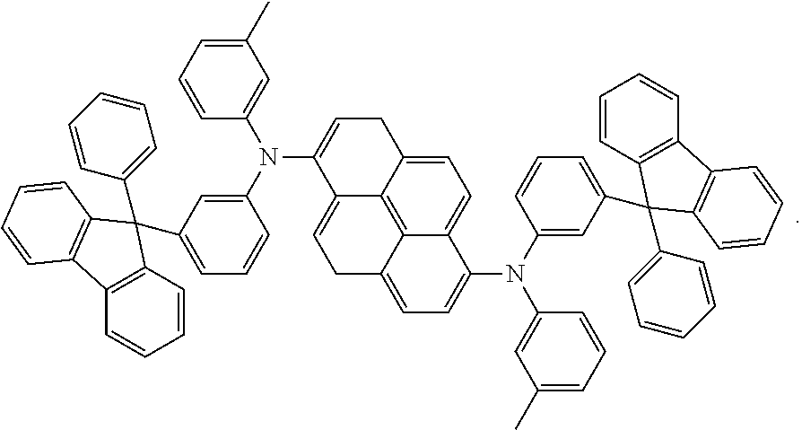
C1=C2C3=C4C(=C1)C(N(C1=CC(C5(C6=CC=CC=C6)C6=C(C=CC=C6)C6=C5C=CC=C6)=CC=C1)C1=CC(C)=CC=C1)=CC=C4CC=C3C(N(C1=CC(C3(C4=CC=CC=C4)C4=C(C=CC=C4)C4=C3C=CC=C4)=CC=C1)C1=CC(C)=CC=C1)=CC2
